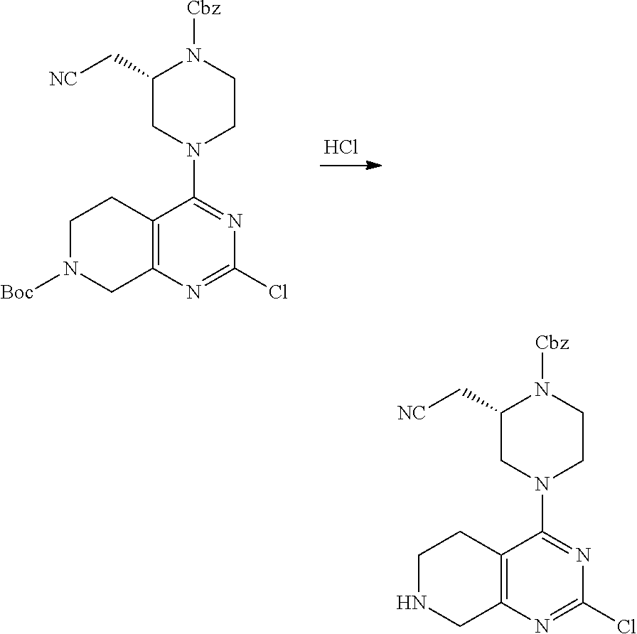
N1CC2=C(CC1)C(N1CCN([Cbz])C(C[NC])C1)=NC(Cl)=N2.N1([Boc])CC2=C(CC1)C(N1CCN([Cbz])C(C[NC])C1)=NC(Cl)=N2.Cl
